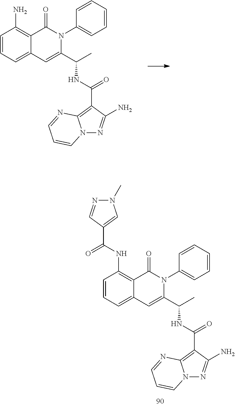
C1=CC=C2C(=C1NC(C1=CN(C)N=C1)=O)C(=O)N(C1=CC=CC=C1)C(C(C)NC(C1=C3N(N=C1N)C=CC=N3)=O)=C2.C1=CC=C2C(=C1N)C(=O)N(C1=CC=CC=C1)C(C(C)NC(C1=C3N(N=C1N)C=CC=N3)=O)=C2
